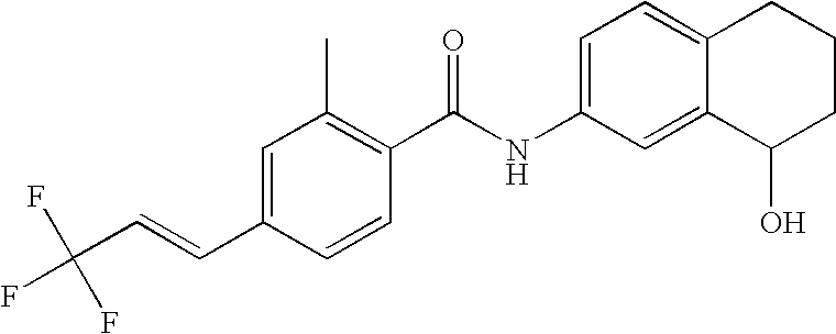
C1=C(C=CC(F)(F)F)C=CC(C(NC2=CC=C3C(=C2)C(O)CCC3)=O)=C1C
